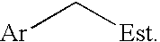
[Ar]C[Est]
